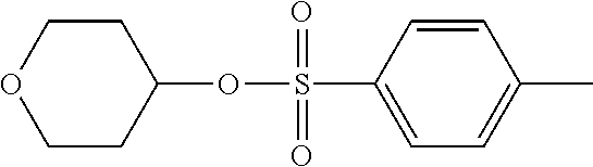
C1COCCC1OS(C1=CC=C(C)C=C1)(=O)=O
